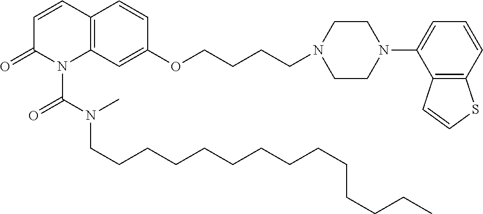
C1=CC2=C(N(C(N(C)CCCCCCCCCCCCCC)=O)C1=O)C=C(OCCCCN1CCN(C3=CC=CC4=C3C=CS4)CC1)C=C2
